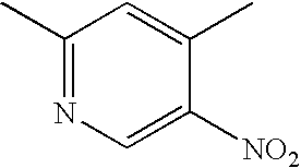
C1([NO2])=CN=C(C)C=C1C
